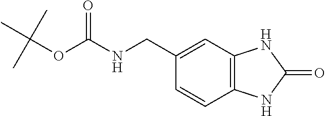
C1=CC2=C(C=C1CNC(=O)OC(C)(C)C)NC(=O)N2
